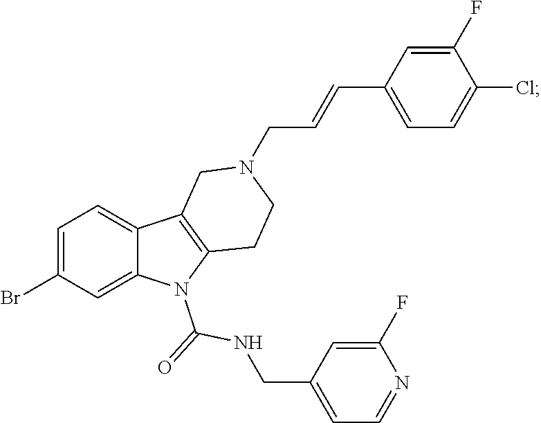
C1=C(Br)C=C2C(=C1)C1=C(N2C(=O)NCC2=CC=NC(F)=C2)CCN(CC=CC2=CC=C(Cl)C(F)=C2)C1
